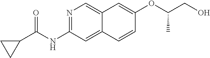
O(C1=CC2=CN=C(NC(=O)C3CC3)C=C2C=C1)C(C)CO
